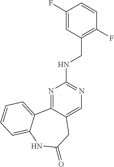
N1=C2C(=CN=C1NCC1=C(F)C=CC(F)=C1)CC(=O)NC1=CC=CC=C21
